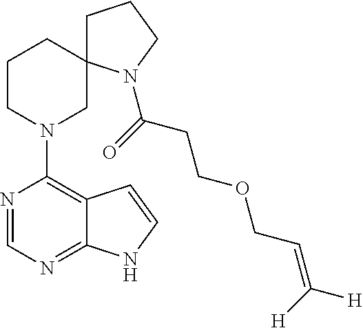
N1=CN=C2C(=C1N1CC3(CCC1)CCCN3C(=O)CCOCC=C([H])[H])C=CN2
